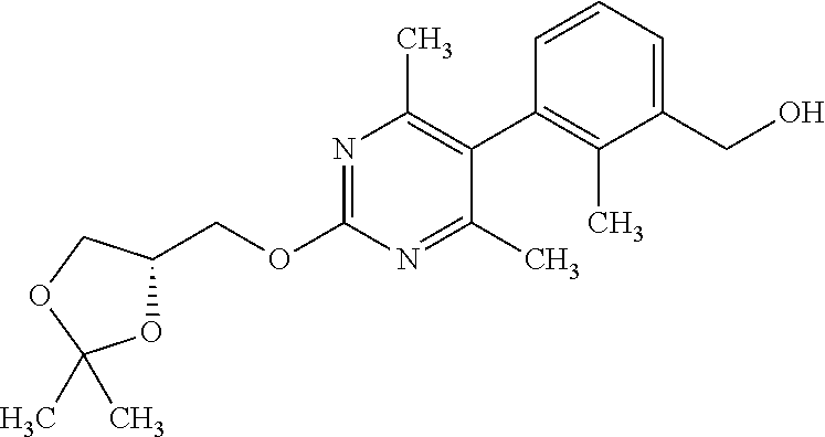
C(OC1=NC(C)=C(C2=C(C)C(CO)=CC=C2)C(C)=N1)C1OC(C)(C)OC1
